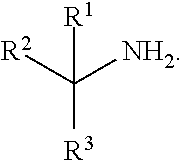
C([R3])([R2])([NH2])[R1]
